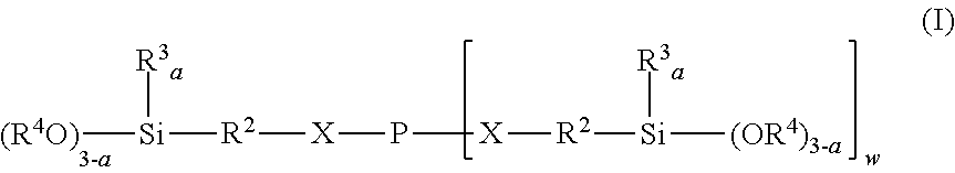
[(R4O)][Si]([R3a])[R2][X]P[X][R2][Si]([(OR4)3-a])[R3a]
